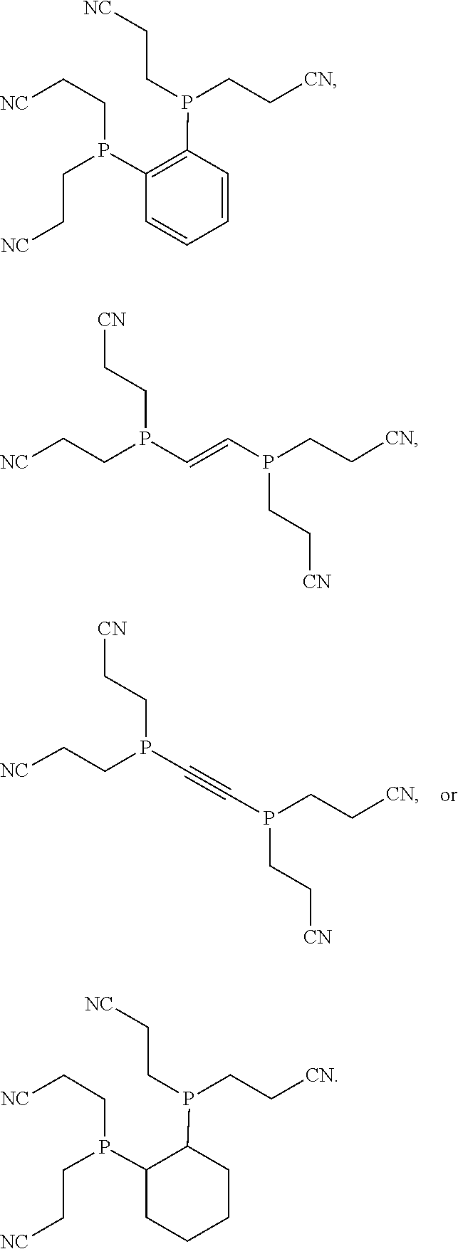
C(CP(CC[CN])C#CP(CC[CN])CC[NC])[CN].C1=CC=CC(P(CC[CN])CC[NC])=C1P(CC[NC])CC[NC].P(CC[CN])(CC[CN])C=CP(CC[CN])CC[NC].C1(P(CC[NC])CC[NC])CCCCC1P(CC[CN])CC[NC]
